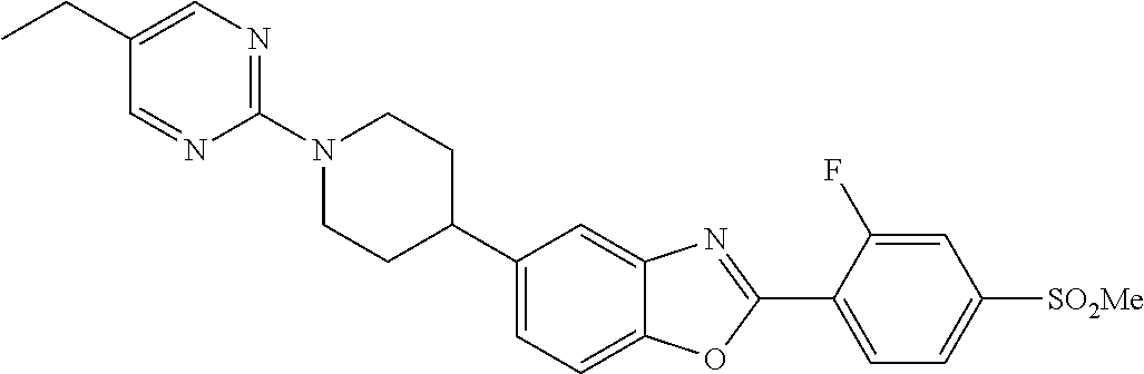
N1(C2=NC=C(CC)C=N2)CCC(C2=CC=C3C(=C2)N=C(C2=CC=C([SO2Me])C=C2F)O3)CC1
